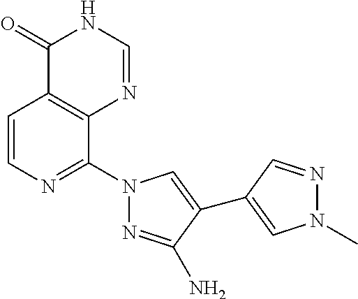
C1=CN=C(N2N=C(N)C(C3=CN(C)N=C3)=C2)C2=C1C(=O)NC=N2
